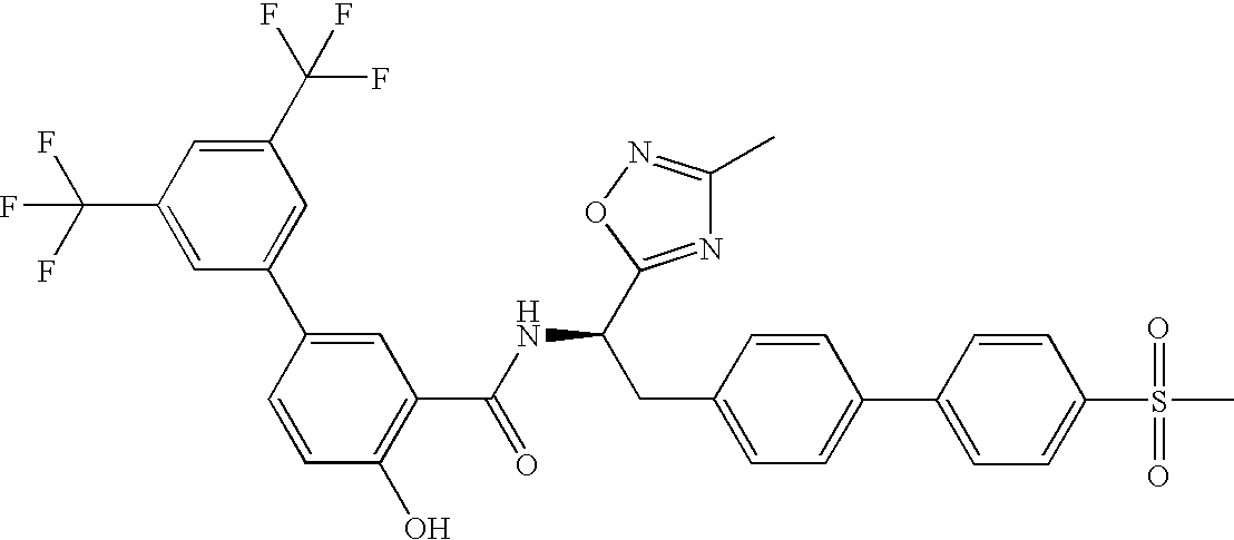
OC1=C(C(NC(CC2=CC=C(C3=CC=C(S(C)(=O)=O)C=C3)C=C2)C2=NC(C)=NO2)=O)C=C(C2=CC(C(F)(F)F)=CC(C(F)(F)F)=C2)C=C1
